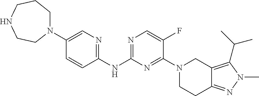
C1(NC2=NC=C(F)C(N3CC4=C(C(C)C)N(C)N=C4CC3)=N2)=NC=C(N2CCCNCC2)C=C1
